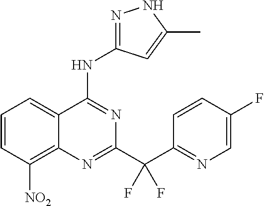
C1=CC([NO2])=C2C(=C1)C(NC1=NNC(C)=C1)=NC(C(C1=NC=C(F)C=C1)(F)F)=N2
